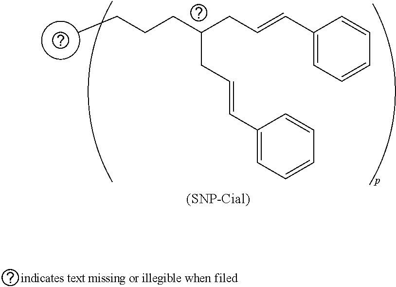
C1(C=CCC(CCCC)CC=CC2=CC=CC=C2)=CC=CC=C1
